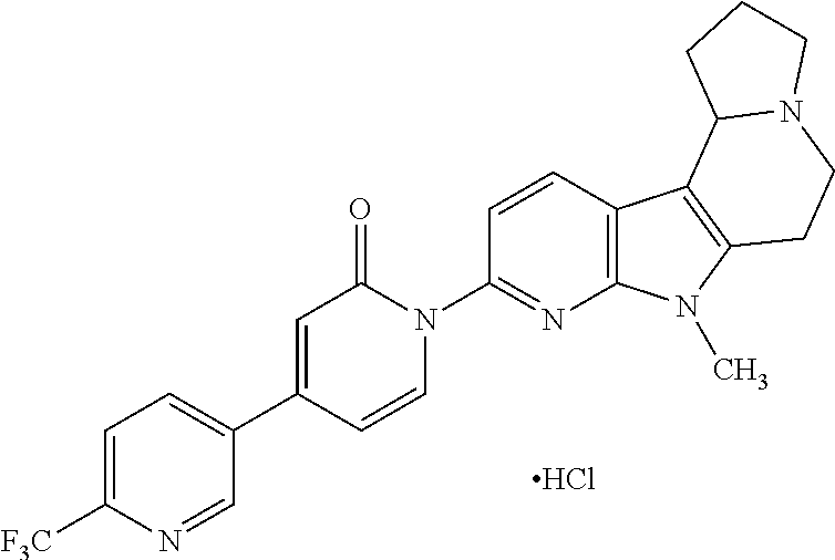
Cl.C1=CN(C2=NC3=C(C=C2)C2=C(N3C)CCN3C2CCC3)C(=O)C=C1C1=CC=C([F3C])N=C1
